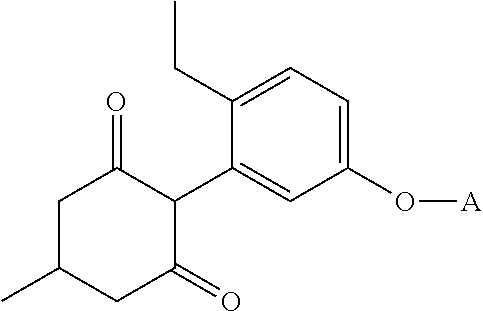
C1(C2C(=O)CC(C)CC2=O)=CC(O[A])=CC=C1CC
